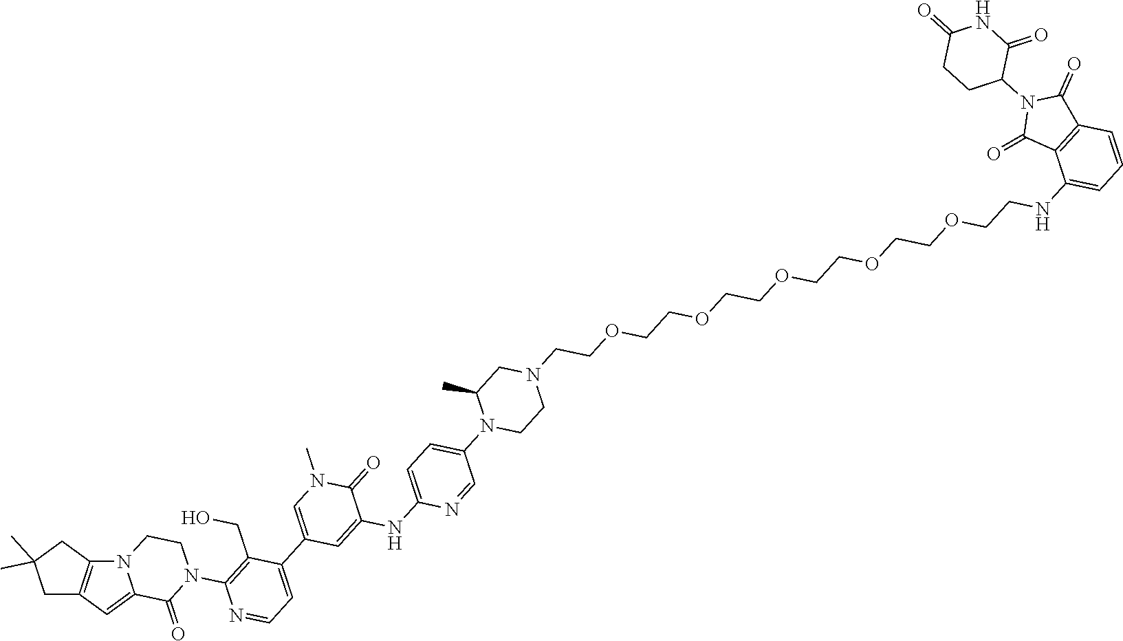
C1=C2C(=O)N(C3=C(CO)C(C4=CN(C)C(=O)C(NC5=CC=C(N6C(C)CN(CCOCCOCCOCCOCCOCCNC7=CC=CC8=C7C(=O)N(C7CCC(=O)NC7=O)C8=O)CC6)C=N5)=C4)=CC=N3)CCN2C2=C1CC(C)(C)C2
